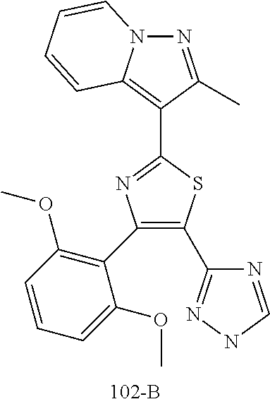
C1(C2=C(OC)C=CC=C2OC)=C(C2=NNC=N2)SC(C2=C3N(N=C2C)C=CC=C3)=N1
